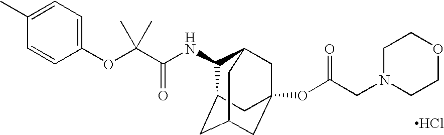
N(C(C(OC1=CC=C(C)C=C1)(C)C)=O)C1C2CC3CC(OC(=O)CN4CCOCC4)(CC1C3)C2.Cl
